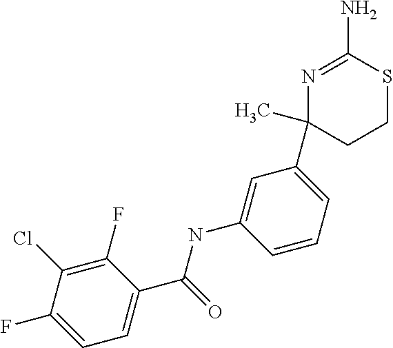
C1(F)=C(Cl)C(F)=CC=C1C(NC1=CC(C2(C)CCSC(N)=N2)=CC=C1)=O
